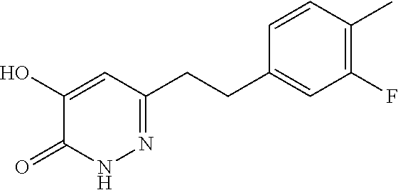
C1(F)=C(C)C=CC(CCC2=NNC(=O)C(O)=C2)=C1
